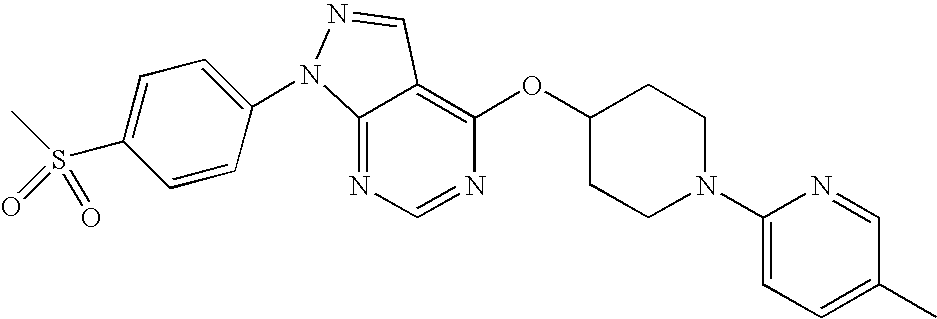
C12=NC=NC(OC3CCN(C4=CC=C(C)C=N4)CC3)=C1C=NN2C1=CC=C(S(C)(=O)=O)C=C1
